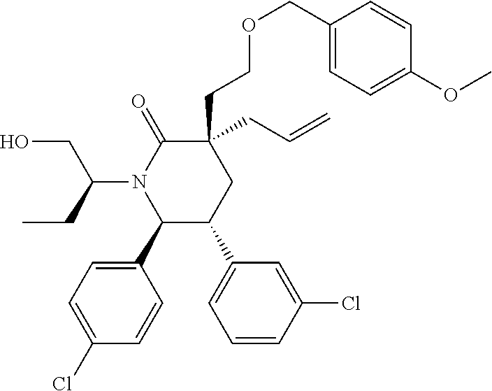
C1(C2=CC=C(Cl)C=C2)C(C2=CC=CC(Cl)=C2)CC(CC=C)(CCOCC2=CC=C(OC)C=C2)C(=O)N1C(CO)CC
